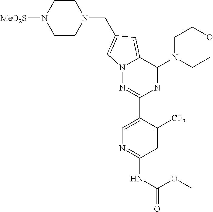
N12N=C(C3=CN=C(NC(OC)=O)C=C3[CF3])N=C(N3CCOCC3)C1=CC(CN1CCN([MeO2S])CC1)=C2
